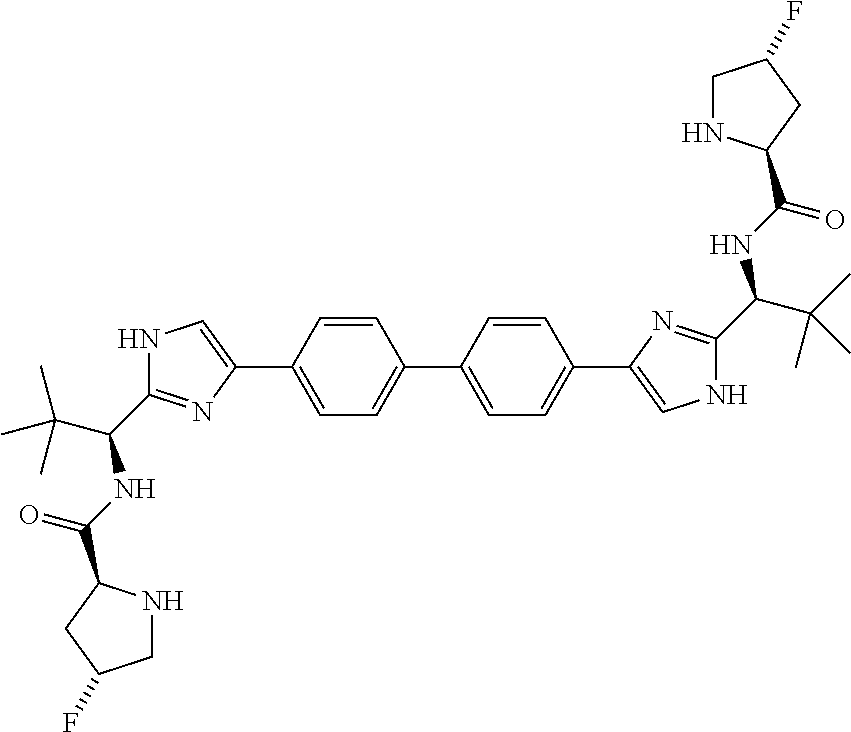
C1(C2=CNC(C(C(C)(C)C)NC(=O)C3NCC(F)C3)=N2)=CC=C(C2=CC=C(C3=CNC(C(C(C)(C)C)NC(=O)C4NCC(F)C4)=N3)C=C2)C=C1
